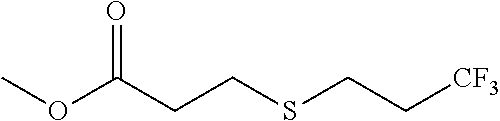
O(C(CCSCC[CF3])=O)C
